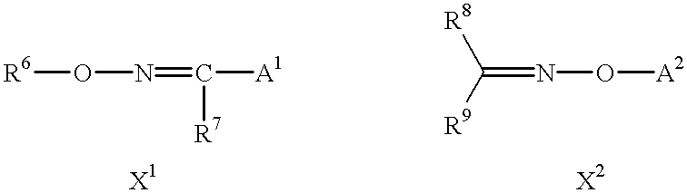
[R6]ON=C([A1])[R7].N(O[A2])=C([R8])[R9]
